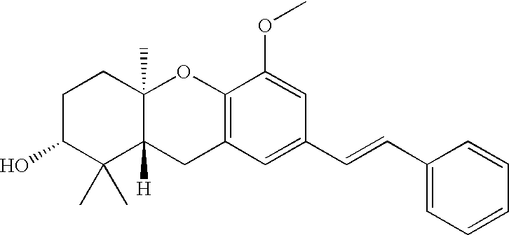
C1C(O)C(C)(C)C2([H])C(C)(C1)OC1=C(C2)C=C(C=CC2=CC=CC=C2)C=C1OC
